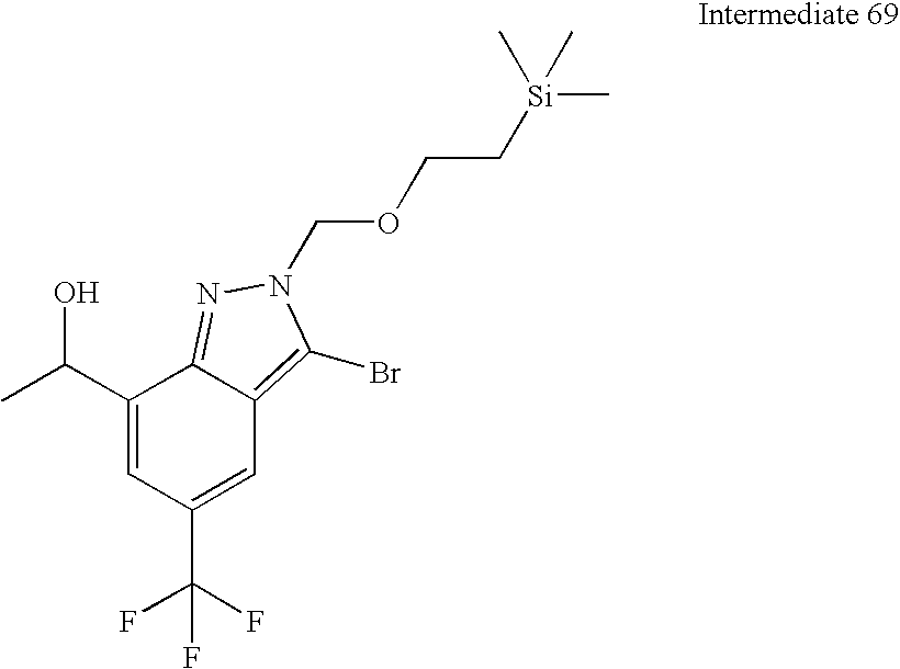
C1(C(C)O)=CC(C(F)(F)F)=CC2=C(Br)N(COCC[Si](C)(C)C)N=C12
